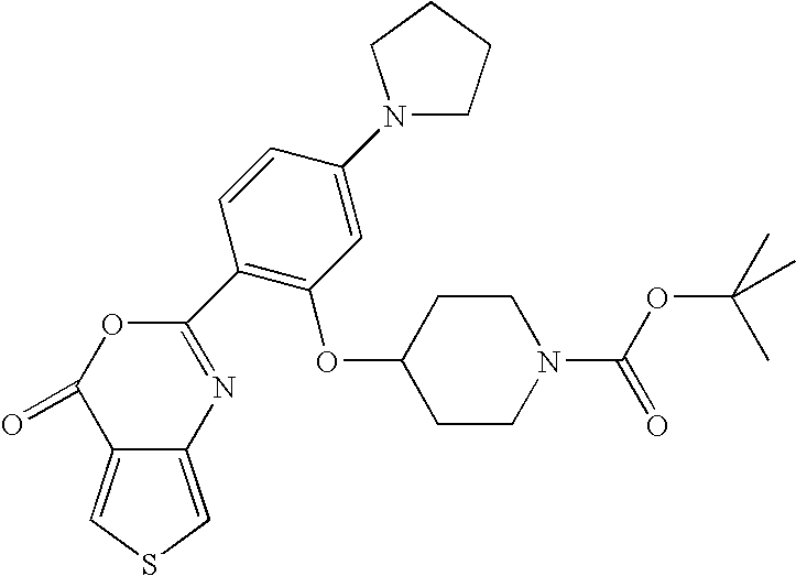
O(C1CCN(C(=O)OC(C)(C)C)CC1)C1=C(C2=NC3=CSC=C3C(=O)O2)C=CC(N2CCCC2)=C1
